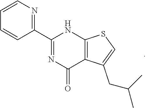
C1(C2=NC=CC=C2)=NC(=O)C2=C(N1)SC=C2CC(C)C
